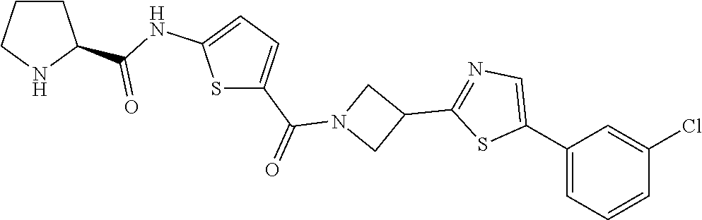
C1(C2=CN=C(C3CN(C(C4=CC=C(NC(=O)C5CCCN5)S4)=O)C3)S2)=CC=CC(Cl)=C1
